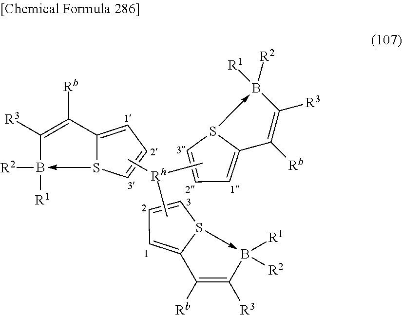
C1=C2S(->B([R1])([R2])C([R3])=C2[Rb])C=C1.C12=CC=CS1->B([R2])([R1])C([R3])=C2[Rb].C1=C2S(->B([R2])([R1])C([R3])=C2[Rb])C=C1.C[Rh](C)C
